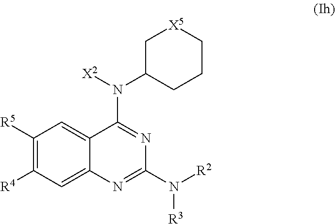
N1=C(N([X2])C2CCC[X5]C2)C2=CC([R5])=C([R4])C=C2N=C1N([R2])[R3]
